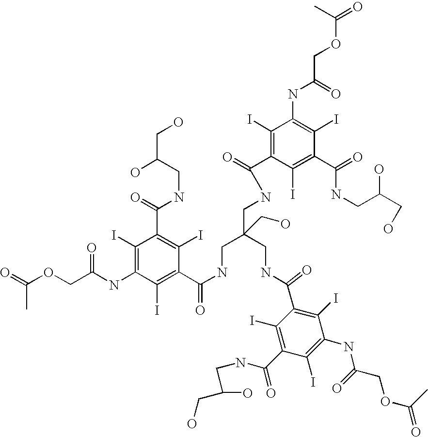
C(C)(=O)OCC(NC1=C(I)C(C(NCC(O)CO)=O)=C(I)C(C(NCC(CNC(C2=C(I)C(NC(=O)COC(=O)C)=C(I)C(C(=O)NCC(O)CO)=C2I)=O)(CNC(C2=C(I)C(NC(COC(=O)C)=O)=C(I)C(C(=O)NCC(O)CO)=C2I)=O)CO)=O)=C1I)=O
